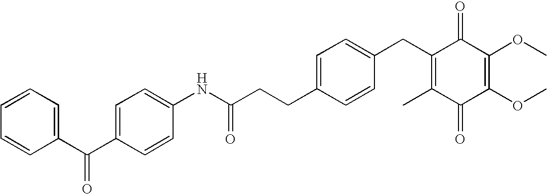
C1(=O)C(C)=C(CC2=CC=C(CCC(NC3=CC=C(C(C4=CC=CC=C4)=O)C=C3)=O)C=C2)C(=O)C(OC)=C1OC
